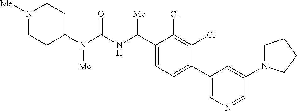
C1(N(C(NC(C2=CC=C(C3=CN=CC(N4CCCC4)=C3)C(Cl)=C2Cl)[Me])=O)[Me])CCN([Me])CC1
